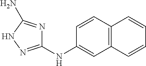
C1=CC2=C(C=C1NC1=NNC(N)=N1)C=CC=C2
